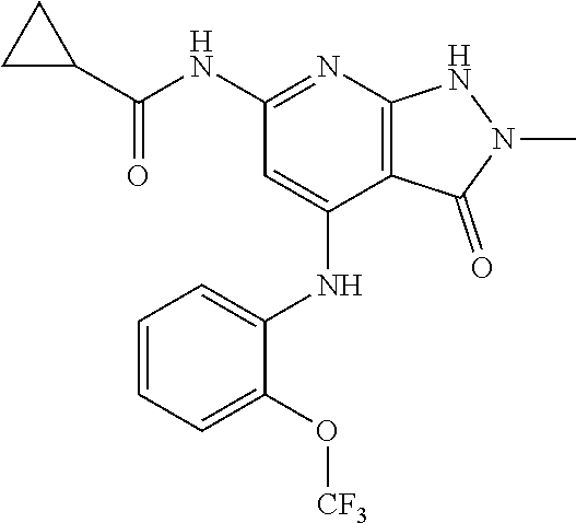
O=C(NC1=NC2=C(C(NC3=CC=CC=C3O[CF3])=C1)C(=O)N(C)N2)C1CC1
